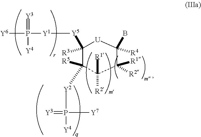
C1([Y5][Y1]P([Y4])(=[Y3])[Y6])([R3])C([R5])([Y2]P([Y4])(=[Y3])[Y7])C([R2])([R1])C([R1])([R2])C(B)([R4])[U]1
